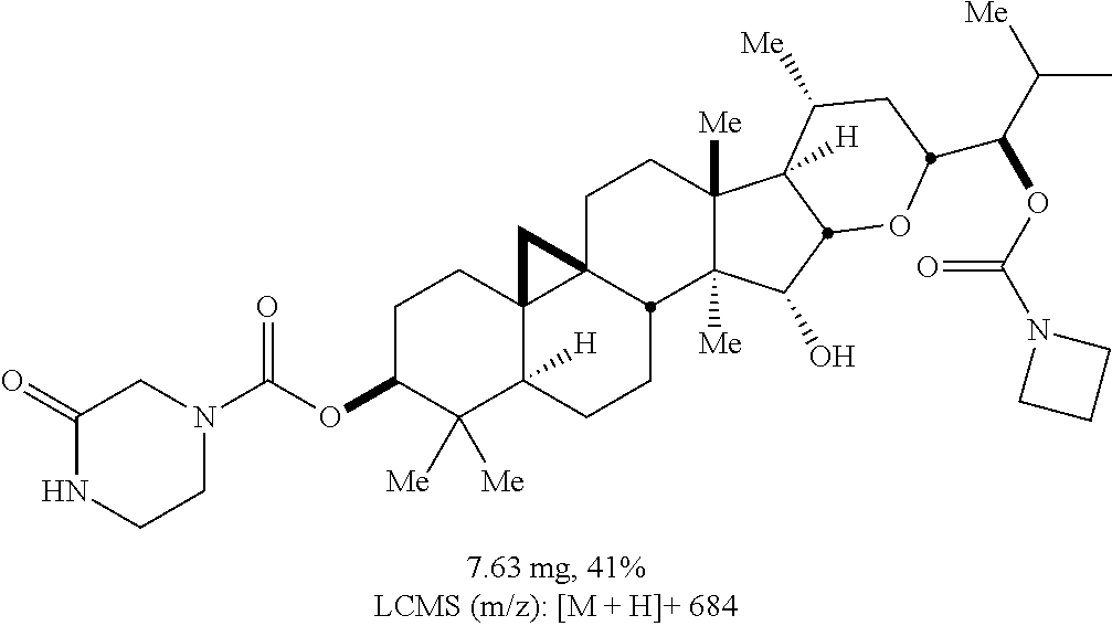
C1C(OC(N2CC(=O)NCC2)=O)C([Me])([Me])C2([H])C3(C1)C1(CCC4([Me])C([Me])(C(O)C5C4([H])C([Me])CC(C(C([Me])C)OC(N4CCC4)=O)O5)C1CC2)C3
